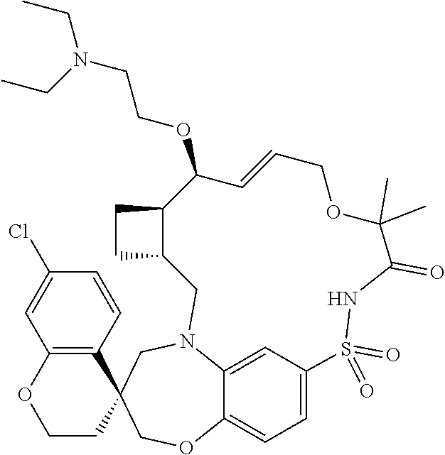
C12=CC=C3C(=C1)N(CC1(CO3)C3=C(OCC1)C=C(Cl)C=C3)CC1C(CC1)C(OCCN(CC)CC)C=CCOC(C)(C)C(=O)NS2(=O)=O
